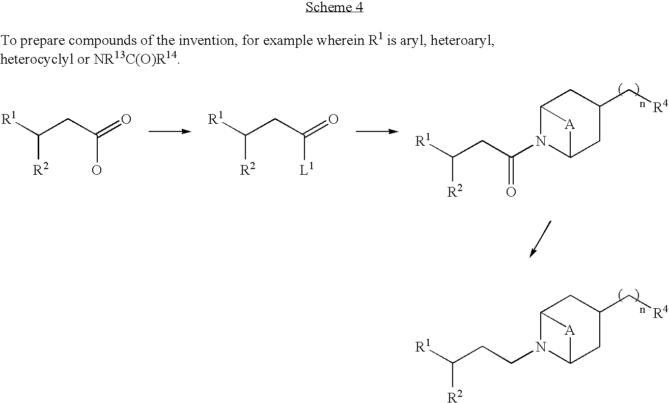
C12N(CCC([R1])[R2])C(CC(C[R4])C1)[A]2.C12N(C(CC([R1])[R2])=O)C(CC(C[R4])C1)[A]2.[R1]C(CC(=O)O)[R2].[R1]C(CC(=O)[L1])[R2]
